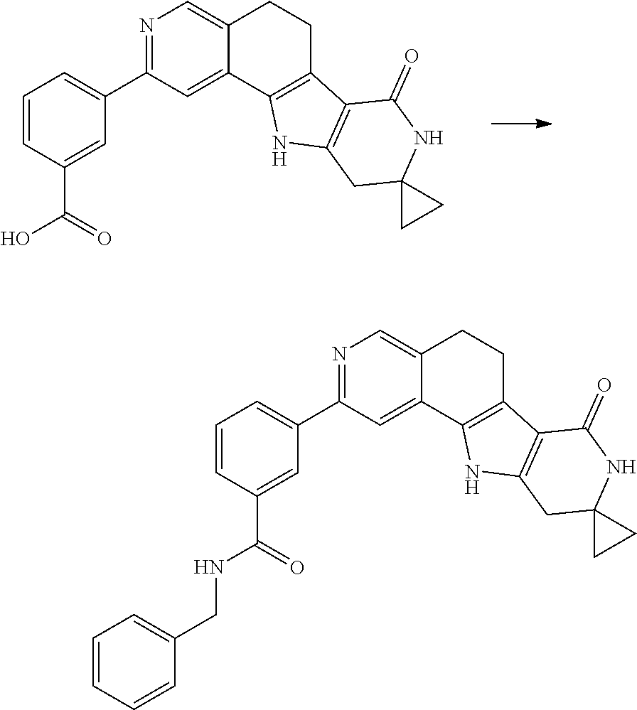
N1=C(C2=CC=CC(C(=O)O)=C2)C=C2C(=C1)CCC1=C2NC2=C1C(=O)NC1(C2)CC1.N1=C(C2=CC=CC(C(=O)NCC3=CC=CC=C3)=C2)C=C2C(=C1)CCC1=C2NC2=C1C(=O)NC1(C2)CC1
